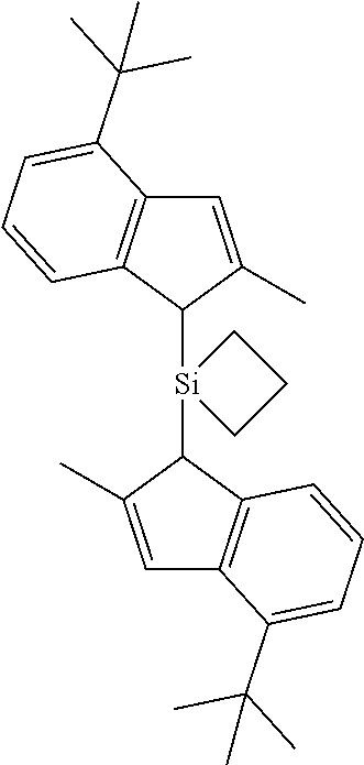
C1=C(C)C([Si]2(C3C(C)=CC4=C3C=CC=C4C(C)(C)C)CCC2)C2=C1C(C(C)(C)C)=CC=C2
